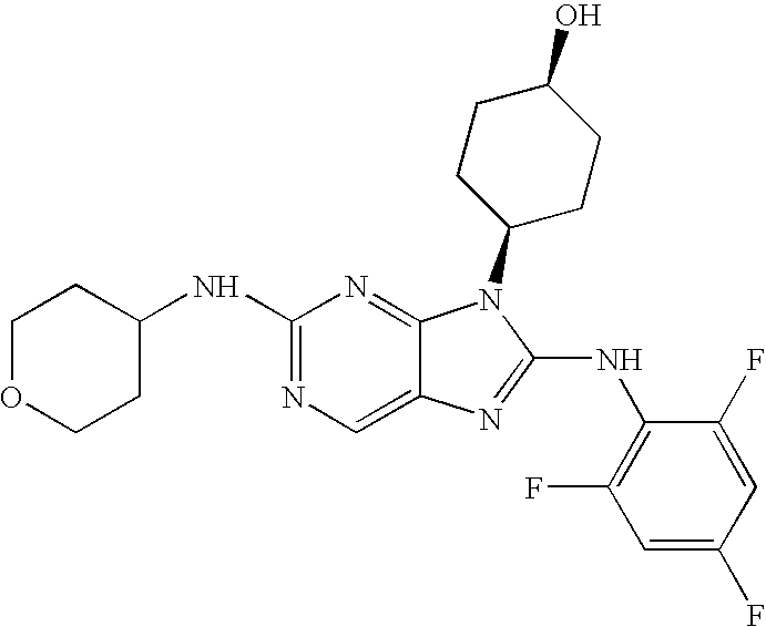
N1=C(NC2CCOCC2)N=C2C(=C1)N=C(NC1=C(F)C=C(F)C=C1F)N2C1CCC(O)CC1
